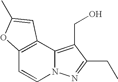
C12=C(C3=C(CO)C(CC)=NN3C=C1)C=C(C)O2
